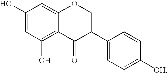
C1(O)=CC(O)=C2C(=C1)OC=C(C1=CC=C([OH])C=C1)C2=O
